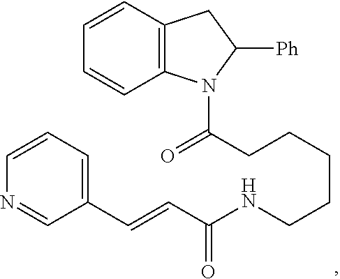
C12=C(C=CC=C1)CC([Ph])N2C(CCCCCNC(C=CC1=CC=CN=C1)=O)=O
